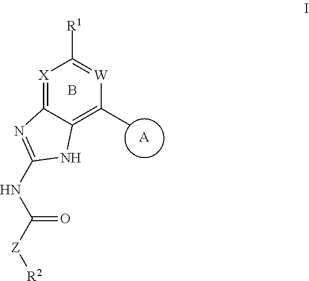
[X]1=C2C(=C(C)[W]=C1[R1])NC(NC([Z][R2])=O)=N2.B.[A]
